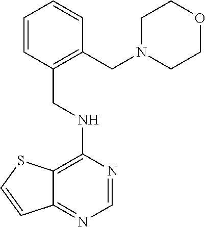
C12=NC=NC(NCC3=C(CN4CCOCC4)C=CC=C3)=C1SC=C2
